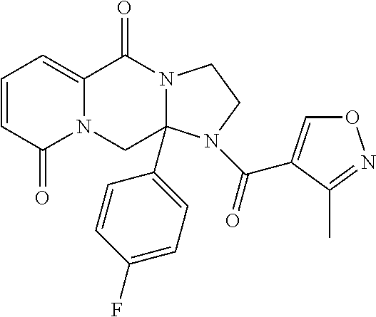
C12=CC=CC(=O)N1CC1(C3=CC=C(F)C=C3)N(C2=O)CCN1C(=O)C1=CON=C1C
